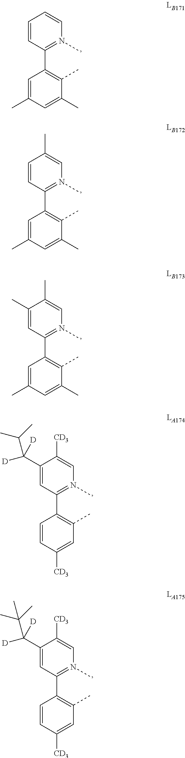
C1=CC(C2=C(C)C(C)=CC(C)=C2)=N(C)C=C1.C1=CC(C2=C(C)C(C)=CC(C)=C2)=N(C)C=C1C.C1(C)=CC(C2=C(C)C(C)=CC(C)=C2)=N(C)C=C1C.C1(C([D])([D])C(C)C)=CC(C2=C(C)C=C([CD3])C=C2)=N(C)C=C1[CD3].C1(C([D])([D])C(C)(C)C)=CC(C2=C(C)C=C([CD3])C=C2)=N(C)C=C1[CD3]
